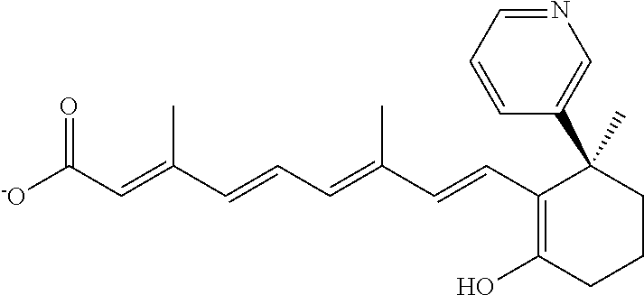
C(C=C(C=CC=C(C=CC1=C(O)CCCC1(C1=CN=CC=C1)C)C)C)([-O])=O
